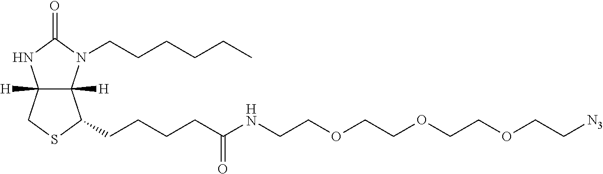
C12([H])C([H])(N(CCCCCC)C(=O)N1)C(CCCCC(=O)NCCOCCOCCOCC[N3])SC2
